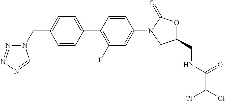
C1(CN2N=NN=C2)=CC=C(C2=C(F)C=C(N3CC(CNC(C(Cl)Cl)=O)OC3=O)C=C2)C=C1
